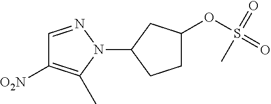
C1=NN(C2CCC(OS(=O)(=O)C)C2)C(C)=C1[O2N]
